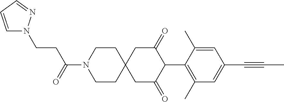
C1CN(C(=O)CCN2C=CC=N2)CCC12CC(=O)C(C1=C(C)C=C(C#CC)C=C1C)C(=O)C2
